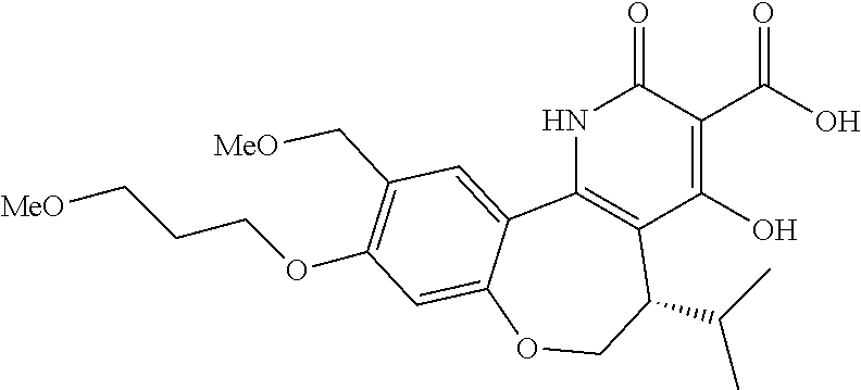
N1C2=C(C(O)=C(C(O)=O)C1=O)C(C(C)C)COC1=CC(OCCC[MeO])=C(C[MeO])C=C21
